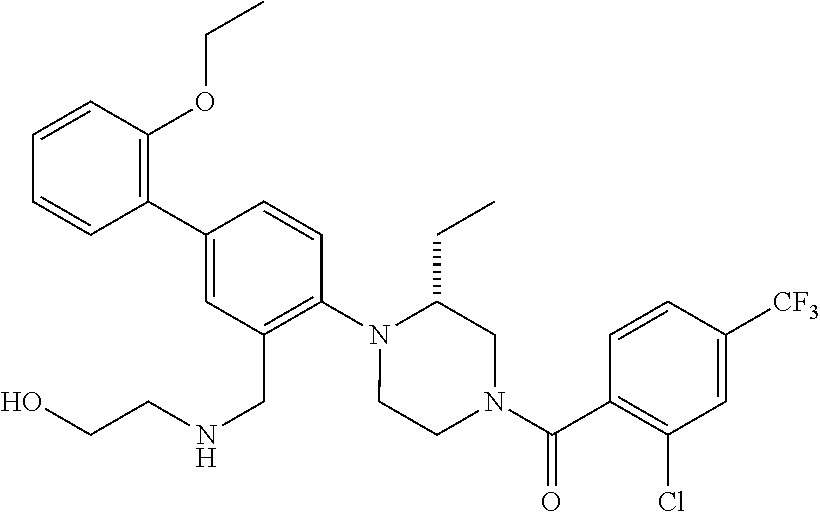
C1(C2=CC(CNCCO)=C(N3C(CC)CN(C(C4=C(Cl)C=C([CF3])C=C4)=O)CC3)C=C2)=C(OCC)C=CC=C1
